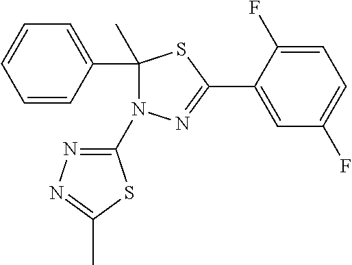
C1(C2=CC=CC=C2)(C)N(C2=NN=C(C)S2)N=C(C2=CC(F)=CC=C2F)S1
